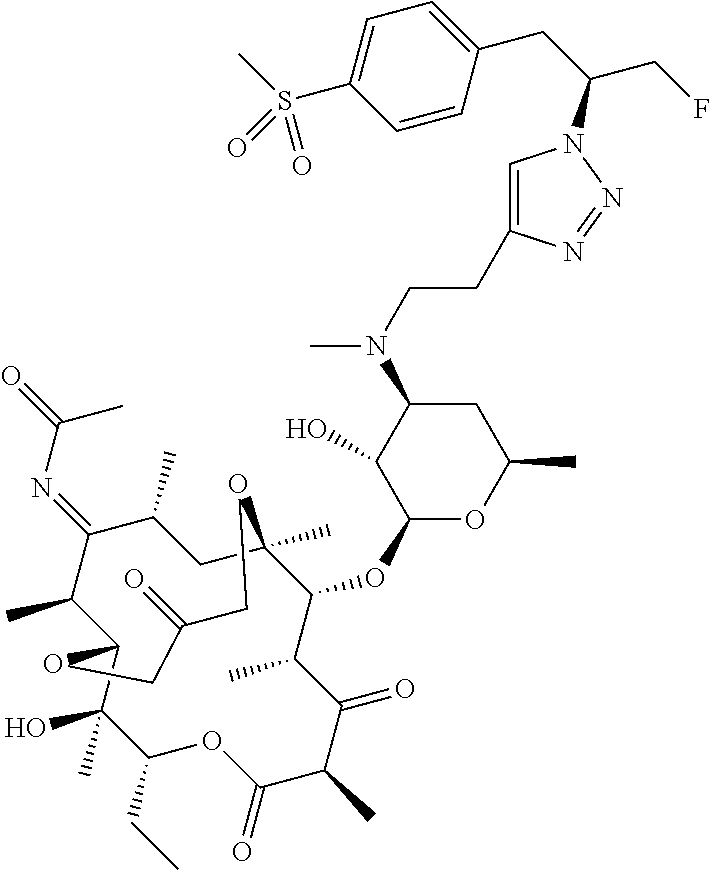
C1(C)C(=NC(=O)C)C(C)C2C(O)(C)C(CC)OC(=O)C(C)C(=O)C(C)C(OC3OC(C)CC(N(CCC4=CN(C(CC5=CC=C(S(C)(=O)=O)C=C5)CF)N=N4)C)C3O)C(C)(C1)OCC(=O)CO2
